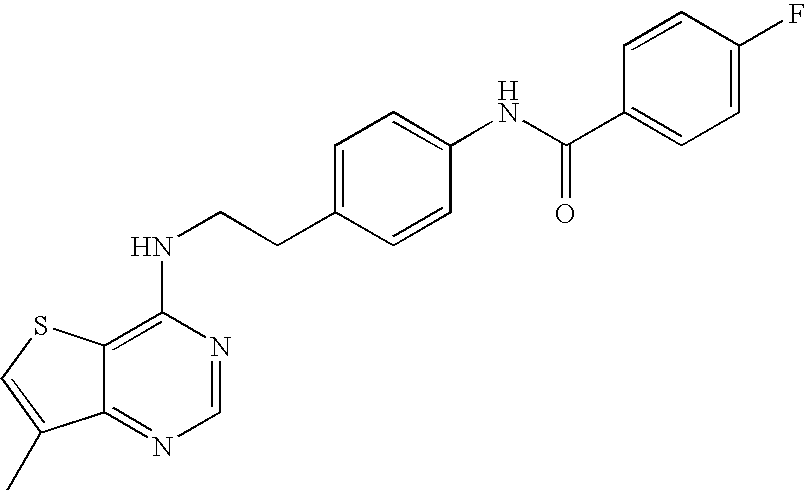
C1=CC(F)=CC=C1C(NC1=CC=C(CCNC2=C3C(=NC=N2)C(C)=CS3)C=C1)=O
